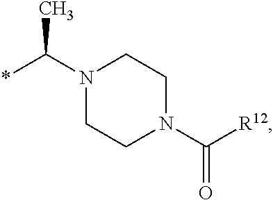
N1(C(*)C)CCN(C([R12])=O)CC1
